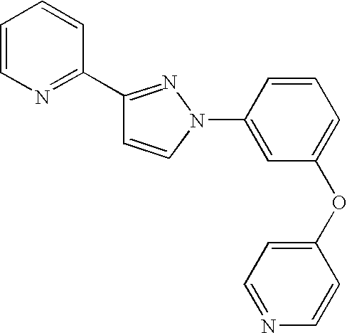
C1=CN(C2=CC(OC3=CC=NC=C3)=CC=C2)N=C1C1=NC=CC=C1
